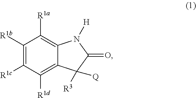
C1([R1b])=C([R1c])C([R1d])=C2C(=C1[R1a])N([H])C(=O)C2([R3])[Q]
